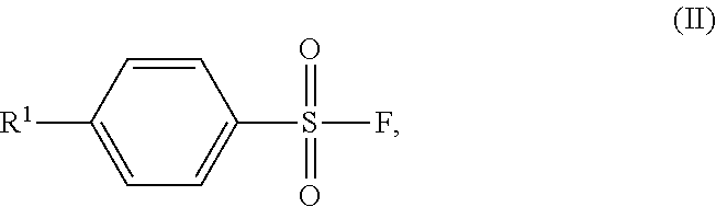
C1=CC([R1])=CC=C1S(F)(=O)=O
